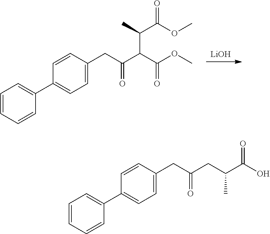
[LiOH].C1=CC=CC(C2=CC=C(CC(C(C(OC)=O)C(C(OC)=O)C)=O)C=C2)=C1.C1=CC=CC(C2=CC=C(CC(CC(C(O)=O)C)=O)C=C2)=C1
